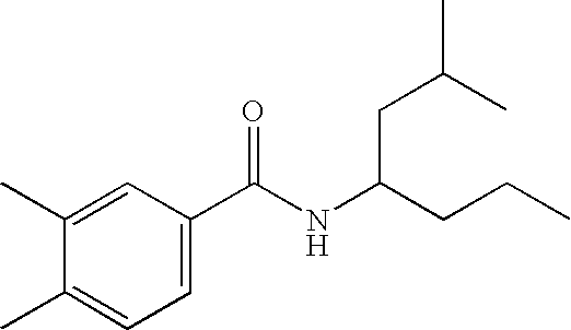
C1(C)=CC(C(NC(CCC)CC(C)C)=O)=CC=C1C
